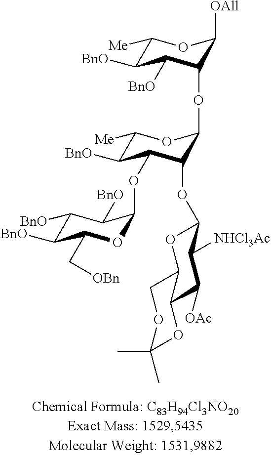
C1([BnO])C([BnO])C(C[OBn])OC(OC2C([BnO])C([Me])OC(OC3C([BnO])C([BnO])C([Me])OC3[OAll])C2OC2OC3COC(C)(C)OC3C([OAc])C2[NHCl3Ac])C1[BnO]
